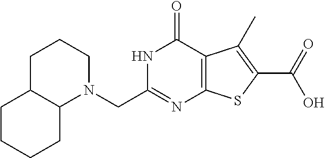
C12C(N(CC3=NC4=C(C(=O)N3)C(C)=C(C(=O)O)S4)CCC1)CCCC2
